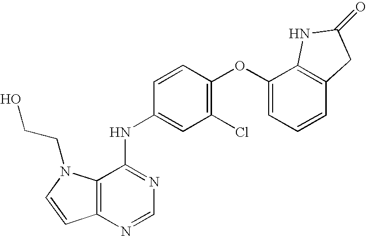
C12=C(N=CN=C1NC1=CC(Cl)=C(OC3=CC=CC4=C3NC(=O)C4)C=C1)C=CN2CCO
